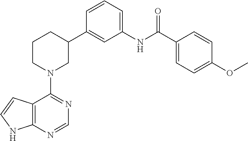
C12=C(N=CN=C1N1CC(C3=CC(NC(C4=CC=C(OC)C=C4)=O)=CC=C3)CCC1)NC=C2
